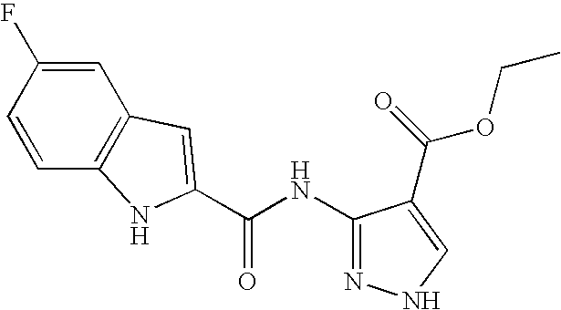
C1=C(F)C=CC2=C1C=C(C(NC1=NNC=C1C(=O)OCC)=O)N2
